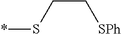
*SCC[SPh]
